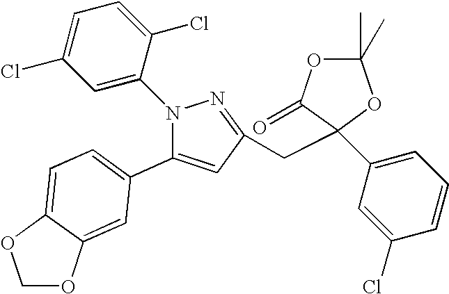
C1=C(Cl)C=C(N2N=C(CC3(C4=CC=CC(Cl)=C4)C(=O)OC(C)(C)O3)C=C2C2=CC=C3C(=C2)OCO3)C(Cl)=C1
